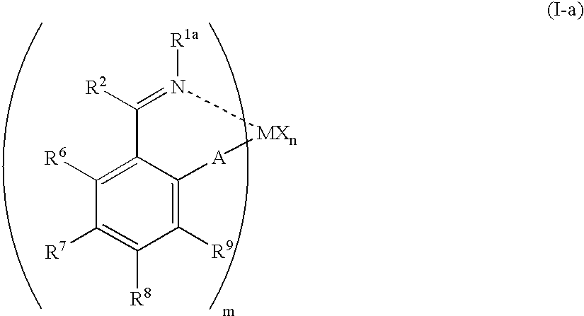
N1([R1a])=C([R2])C2=C([R6])C([R7])=C([R8])C([R9])=C2[A][MXn]1
